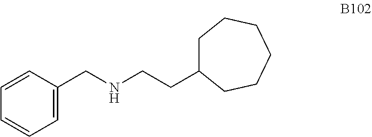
C1=C(CNCCC2CCCCCC2)C=CC=C1
